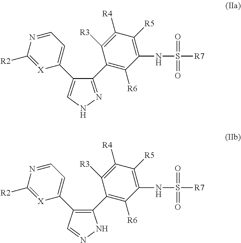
C1(C2=C([R6])C(NS([R7])(=O)=O)=C([R5])C([R4])=C2[R3])=NNC=C1C1=CC=NC([R2])=[X]1.C1(C2=C([R6])C(NS([R7])(=O)=O)=C([R5])C([R4])=C2[R3])=C(C2=CC=NC([R2])=[X]2)C=NN1
